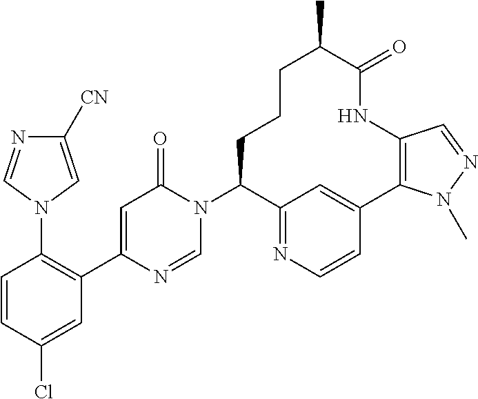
C1=CC(Cl)=CC(C2=CC(=O)N(C3C4=NC=CC(=C4)C4=C(NC(=O)C(C)CCC3)C=NN4C)C=N2)=C1N1C=C([CN])N=C1
